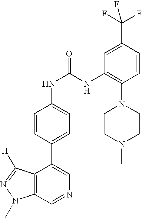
C12=C(C=NC=C1C1=CC=C(NC(=O)NC3=C(N4CCN(C)CC4)C=CC(C(F)(F)F)=C3)C=C1)N(C)N=C2[H]
